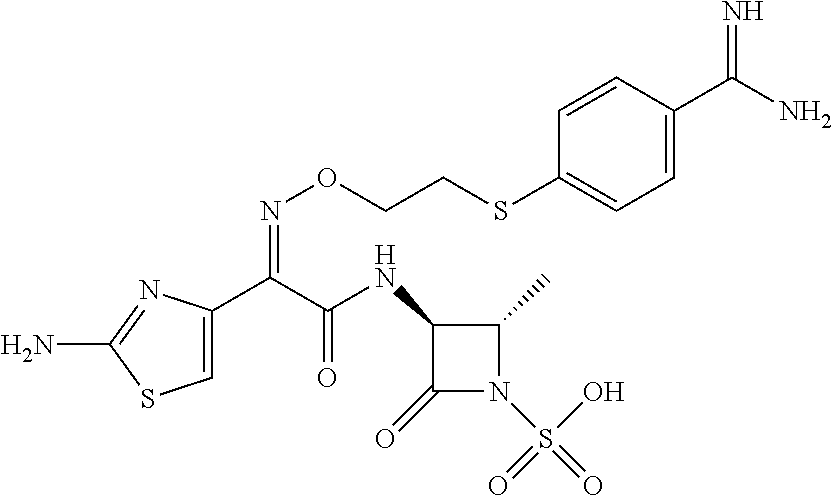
C1=C(C(C(NC2C(=O)N(S(=O)(O)=O)C2C)=O)=NOCCSC2=CC=C(C(N)=N)C=C2)N=C(N)S1
